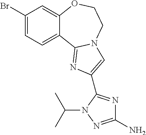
C1(N)=NN(C(C)C)C(C2=CN3C(=N2)C2=CC=C(Br)C=C2OCC3)=N1
